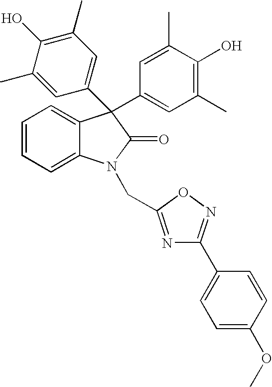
C1=C(OC)C=CC(C2=NOC(CN3C4=CC=CC=C4C(C4=CC(C)=C(O)C(C)=C4)(C4=CC(C)=C(O)C(C)=C4)C3=O)=N2)=C1
